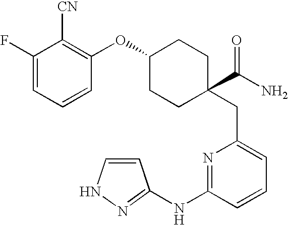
C(C1=CC=CC(NC2=NNC=C2)=N1)C1(C(N)=O)CCC(OC2=C([CN])C(F)=CC=C2)CC1
